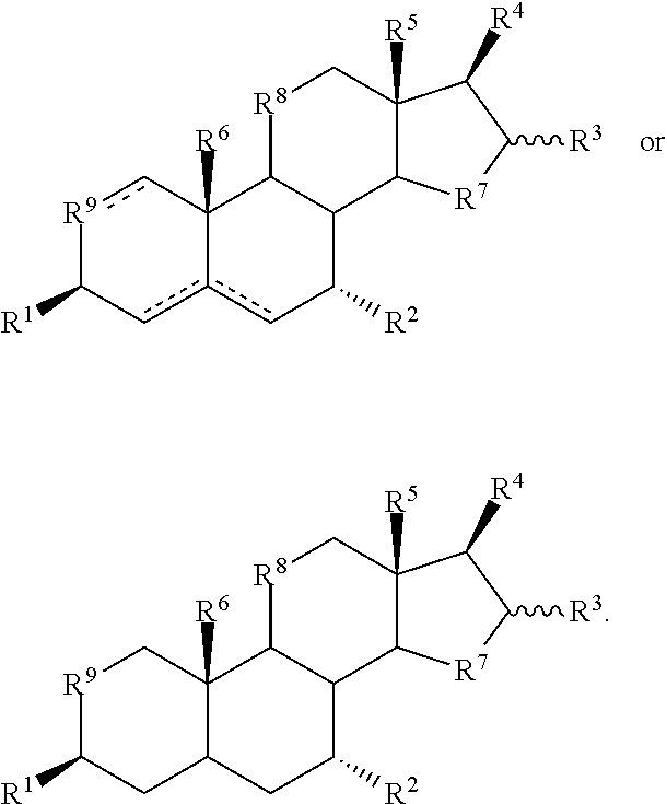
[R9]1cC2([R6])c(cC1[R1])cC([R2])C1C2[R8]CC2([R5])C1[R7]C([R3])C2[R4].[R9]1C([R1])CC2C([R6])(C1)C1C(C([R2])C2)C2C([R5])(C[R8]1)C([R4])C([R3])[R7]2
